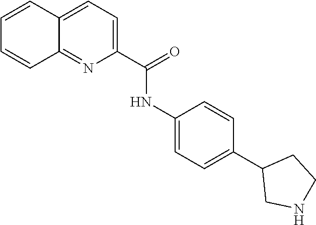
C12=CC=C(C(NC3=CC=C(C4CNCC4)C=C3)=O)N=C1C=CC=C2
